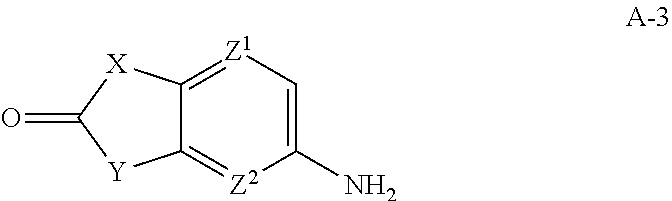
NC1=C[Z1]=C2C(=[Z2]1)[Y]C(=O)[X]2
